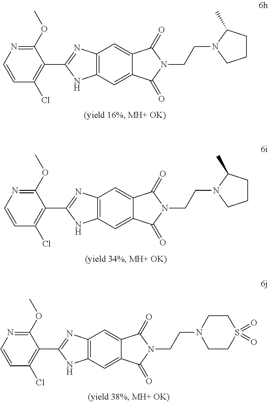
C1(OC)=NC=CC(Cl)=C1C1=NC2=C(N1)C=C1C(=C2)C(=O)N(CCN2CCCC2C)C1=O.C1(OC)=NC=CC(Cl)=C1C1=NC2=C(N1)C=C1C(=C2)C(=O)N(CCN2CCCC2C)C1=O.C1(OC)=NC=CC(Cl)=C1C1=NC2=C(N1)C=C1C(=C2)C(=O)N(CCN2CCS(=O)(=O)CC2)C1=O
